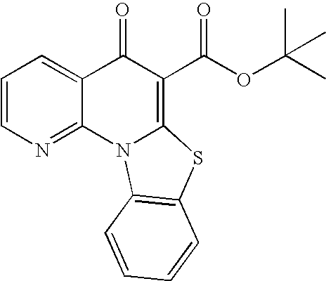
C1=CN=C2C(=C1)C(=O)C(C(OC(C)(C)C)=O)=C1N2C2=C(S1)C=CC=C2
